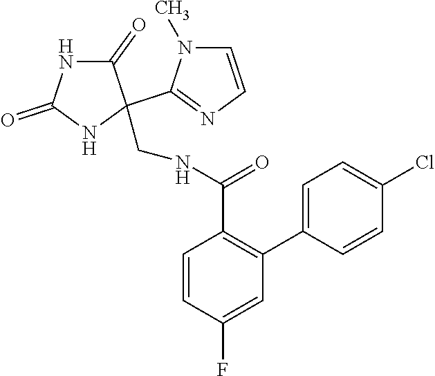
C1(=O)NC(=O)NC1(C1=NC=CN1C)CNC(C1=C(C2=CC=C(Cl)C=C2)C=C(F)C=C1)=O
